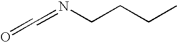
N(CCCC)=C=O
